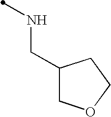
N(CC1COCC1)C
